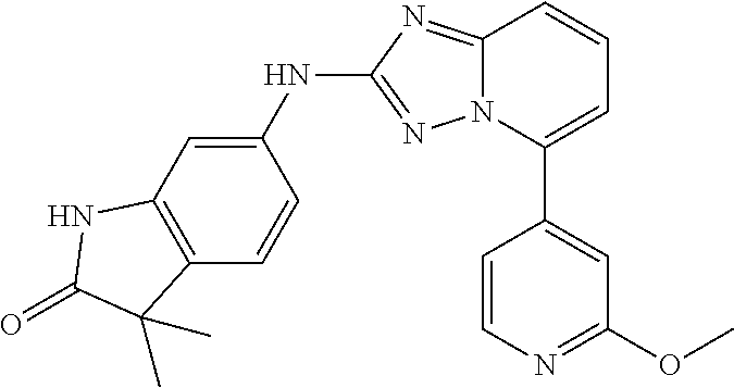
C12=C(C=CC(NC3=NN4C(=N3)C=CC=C4C3=CC(OC)=NC=C3)=C1)C(C)(C)C(=O)N2
